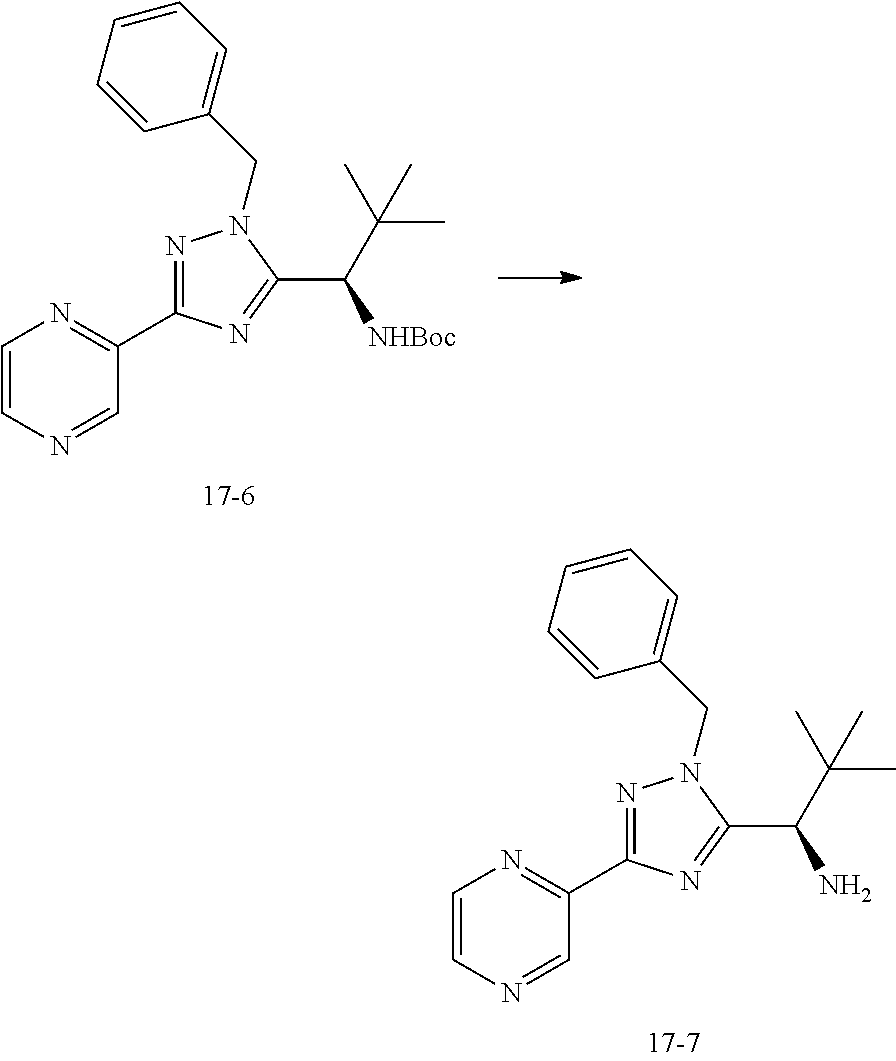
C1=CN=CC(C2=NN(CC3=CC=CC=C3)C(C(N)C(C)(C)C)=N2)=N1.C1=CN=CC(C2=NN(CC3=CC=CC=C3)C(C([NHBoc])C(C)(C)C)=N2)=N1
